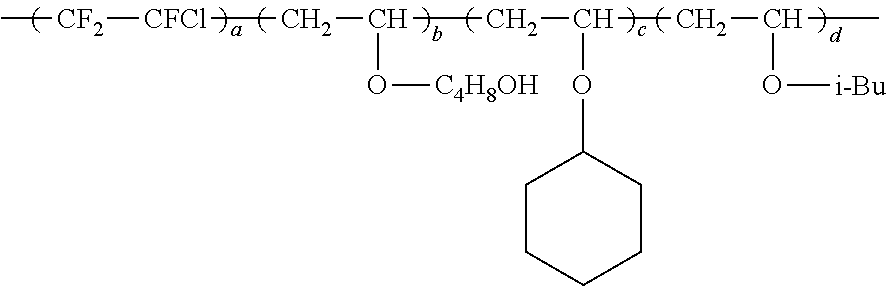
C[CF2][CFCl]CC(CC(CC(C)O[i-Bu])OC1CCCCC1)O[C4H8OH]
